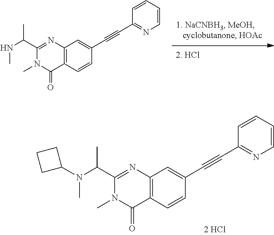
C1(C#CC2=CC3=C(C(=O)N(C)C(C(C)NC)=N3)C=C2)=NC=CC=C1.C1(C#CC2=CC3=C(C(=O)N(C)C(C(C)N(C)C4CCC4)=N3)C=C2)=NC=CC=C1
